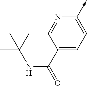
C1=NC(->C)=CC=C1C(=O)NC(C)(C)C
